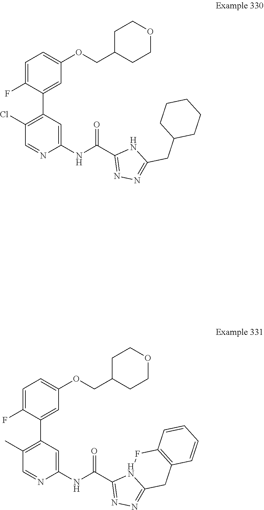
C1(C)=C(C2=CC(OCC3CCOCC3)=CC=C2F)C=C(NC(=O)C2=NN=C3N2FC2=C(C3)C=CC=C2)N=C1.C1(Cl)=C(C2=CC(OCC3CCOCC3)=CC=C2F)C=C(NC(=O)C2=NN=C(CC3CCCCC3)N2)N=C1
